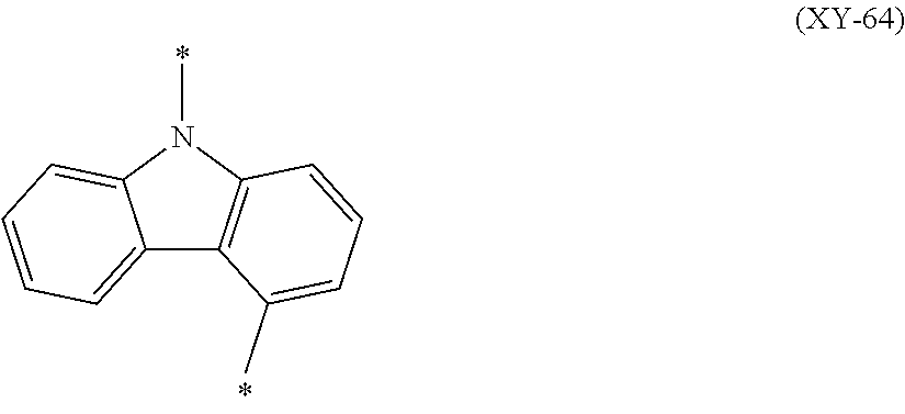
C12=CC=CC=C1N(C)C1=C2C(C)=CC=C1
